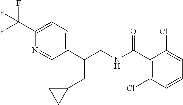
C1(C(CNC(C2=C(Cl)C=CC=C2Cl)=O)CC2CC2)=CC=C(C(F)(F)F)N=C1
